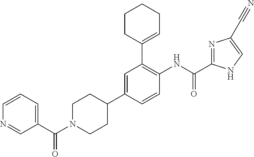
C1(C(N2CCC(C3=CC(C4=CCCCC4)=C(NC(=O)C4=NC(C#N)=CN4)C=C3)CC2)=O)=CC=CN=C1
